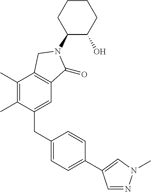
C1(N2C(=O)C3=C(C(C)=C(C)C(CC4=CC=C(C5=CN(C)N=C5)C=C4)=C3)C2)C(O)CCCC1
